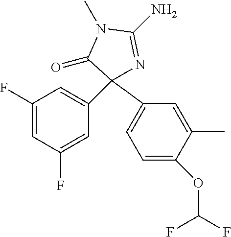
C1(F)=CC(F)=CC(C2(C3=CC=C(OC(F)F)C(C)=C3)N=C(N)N(C)C2=O)=C1
